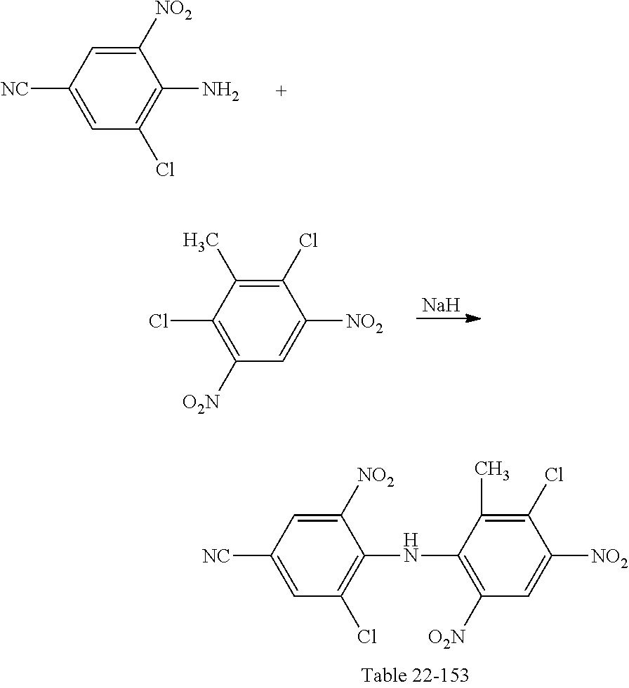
[Na].C1(Cl)=C(C)C(Cl)=C([O2N])C=C1[NO2].C1([NO2])=CC([NC])=CC(Cl)=C1N.C1=C([NC])C=C([NO2])C(NC2=C([O2N])C=C([NO2])C(Cl)=C2C)=C1Cl
